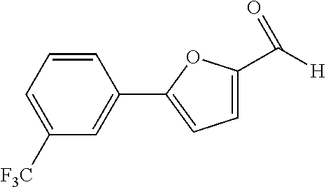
C1=CC=C([F3C])C=C1C1=CC=C(C([H])=O)O1
